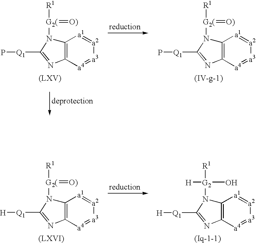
[(LXV)].C12=C([a4]=[a3][a2]=[a1]1)N=C([Q1]P)N2[G2(](=[O)])[R1].[(IV-g-1)].C12=C([a4]=[a3][a2]=[a1]1)N=C([Q1]P)N2[G2(](=[O)])[R1].[(LXVI)].C12=C([a4]=[a3][a2]=[a1]1)N=C([Q1][H])N2[G2(](=[O)])[R1].[(Iq-1-1)].C12=C([a4]=[a3][a2]=[a1]1)N=C([Q1][H])N2[G2](O)([R1])[H]
